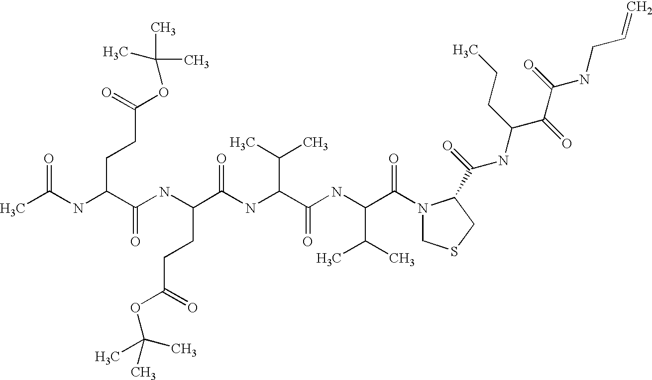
CC(NC(C(NC(C(NC(C(NC(C(=O)N1CSCC1C(=O)NC(CCC)C(C(NCC=C)=O)=O)C(C)C)=O)C(C)C)=O)CCC(=O)OC(C)(C)C)=O)CCC(OC(C)(C)C)=O)=O
